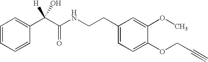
C1=CC=CC(C(C(NCCC2=CC=C(OCC#C)C(OC)=C2)=O)(O)[H])=C1
